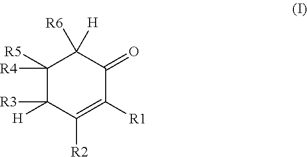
C1([R4])([R5])C([H])([R3])C([R2])=C([R1])C(=O)C1([R6])[H]
